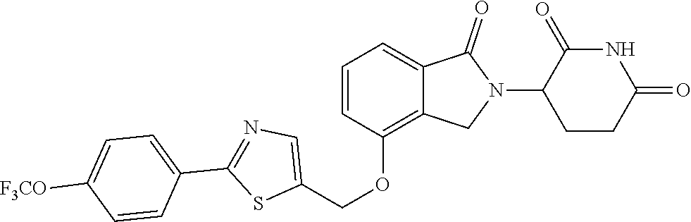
C1(OCC2=CN=C(C3=CC=C([F3CO])C=C3)S2)=C2C(=CC=C1)C(=O)N(C1CCC(=O)NC1=O)C2
